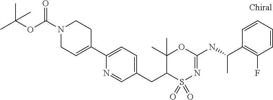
C1(CC2S(=O)(=O)N=C(NC(C)C3=C(F)C=CC=C3)OC2(C)C)=CC=C(C2=CCN(C(OC(C)(C)C)=O)CC2)N=C1
